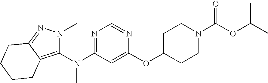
C1(N(C2=NC=NC(OC3CCN(C(OC(C)C)=O)CC3)=C2)C)=C2C(=NN1C)CCCC2
